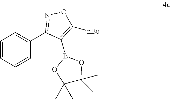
C1=CC=CC(C2=NOC([nBu])=C2B2OC(C)(C)C(C)(C)O2)=C1
